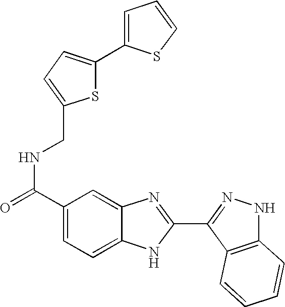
C1(C(=O)NCC2=CC=C(C3=CC=CS3)S2)=CC=C2C(=C1)N=C(C1=NNC3=C1C=CC=C3)N2
